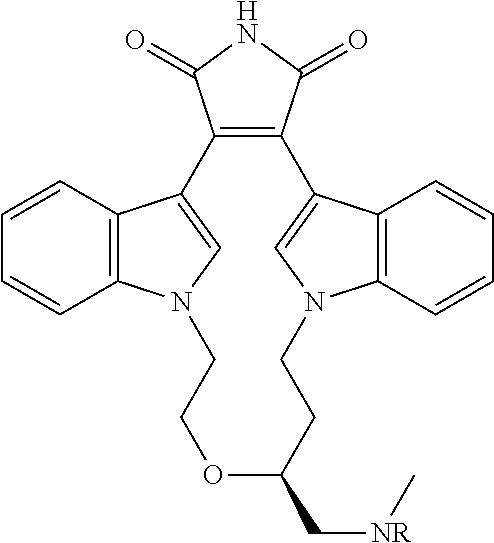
C12=C(C(=O)NC1=O)C1=CN(C3=C1C=CC=C3)CCOC(C[NR]C)CCN1C3=C(C2=C1)C=CC=C3
